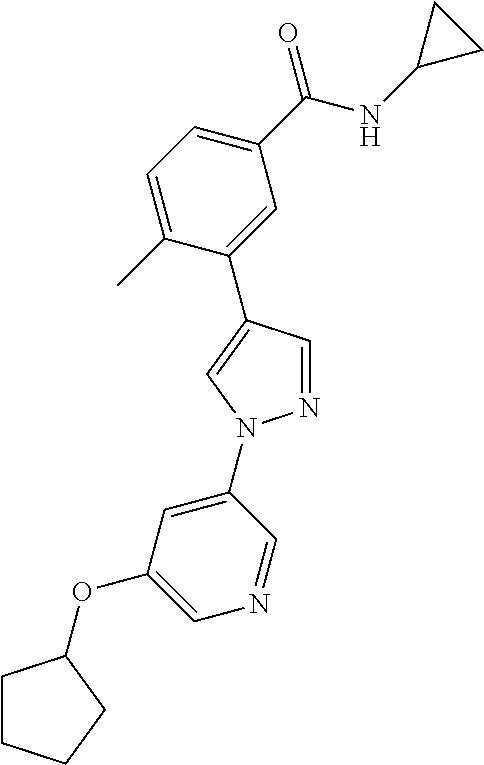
C1(C(NC2CC2)=O)=CC=C(C)C(C2=CN(C3=CC(OC4CCCC4)=CN=C3)N=C2)=C1
